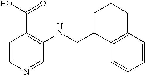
C1(CNC2=C(C(O)=O)C=CN=C2)C2=C(CCC1)C=CC=C2
